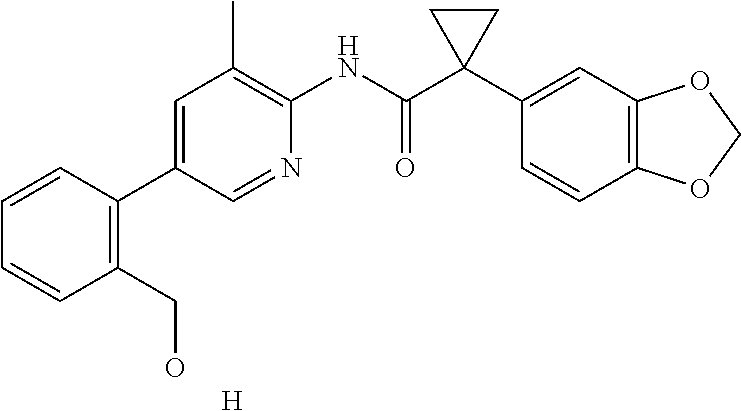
C1=C(C2=C(CO)C=CC=C2)C=NC(NC(C2(C3=CC4=C(C=C3)OCO4)CC2)=O)=C1C.[H]
